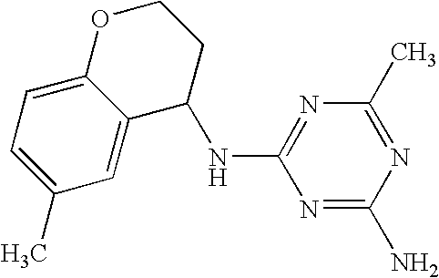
N1=C(N)N=C(C)N=C1NC1C2=CC(C)=CC=C2OCC1
